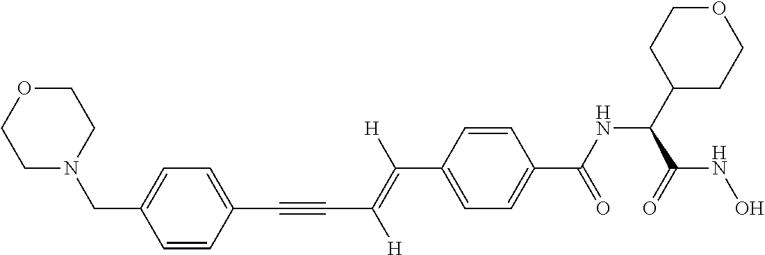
C(C1=CC=C(C(NC(C2CCOCC2)C(NO)=O)=O)C=C1)(=C(C#CC1=CC=C(CN2CCOCC2)C=C1)[H])[H]
